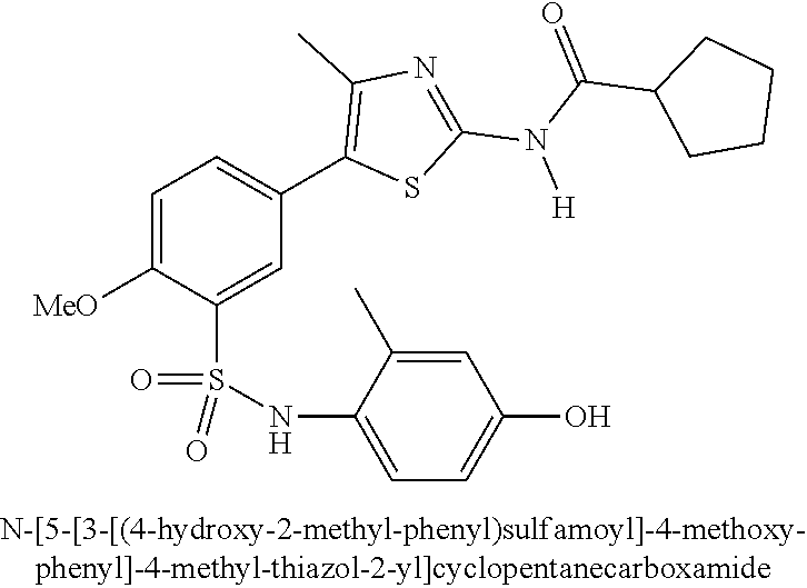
C1=C([OMe])C(S(NC2=CC=C(O)C=C2C)(=O)=O)=CC(C2=C(C)N=C(N([H])C(=O)C3CCCC3)S2)=C1
